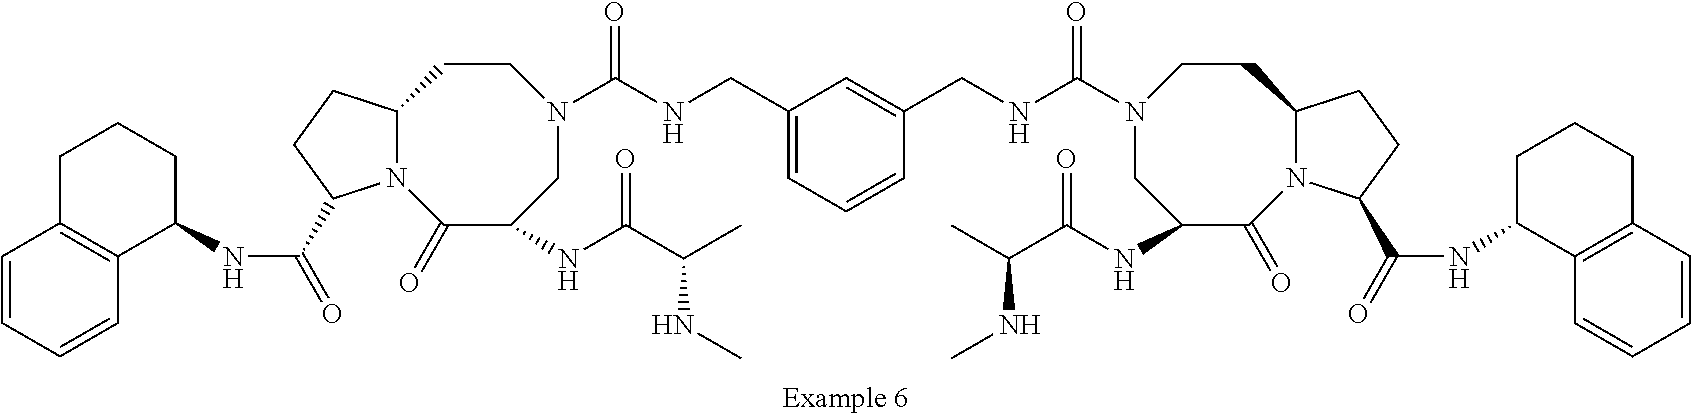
C1C(NC(=O)C2N3C(CC2)CCN(C(NCC2=CC=CC(CNC(=O)N4CC(NC(C(C)NC)=O)C(=O)N5C(CC4)CCC5C(=O)NC4C5=C(C=CC=C5)CCC4)=C2)=O)CC(NC(C(C)NC)=O)C3=O)C2=C(C=CC=C2)CC1
